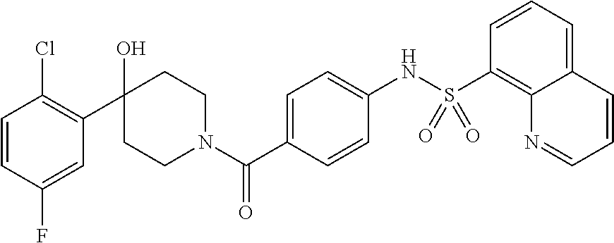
C1(O)(C2=C(Cl)C=CC(F)=C2)CCN(C(C2=CC=C(NS(C3=C4C(=CC=C3)C=CC=N4)(=O)=O)C=C2)=O)CC1
